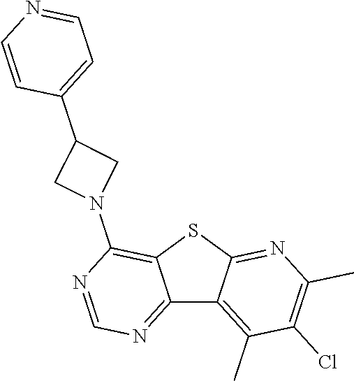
C12=NC=NC(N3CC(C4=CC=NC=C4)C3)=C1SC1=NC(C)=C(Cl)C(C)=C21
